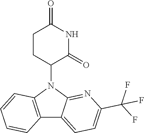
N1(C2CCC(=O)NC2=O)C2=NC(C(F)(F)F)=CC=C2C2=C1C=CC=C2
